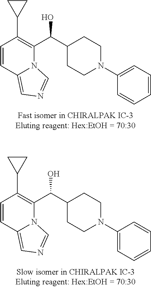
C1=CC2=CN=CN2C(C(C2CCN(C3=CC=CC=C3)CC2)O)=C1C1CC1.C1=CC2=CN=CN2C(C(C2CCN(C3=CC=CC=C3)CC2)O)=C1C1CC1
